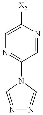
C1=C([X2])N=CC(N2C=NN=C2)=N1
